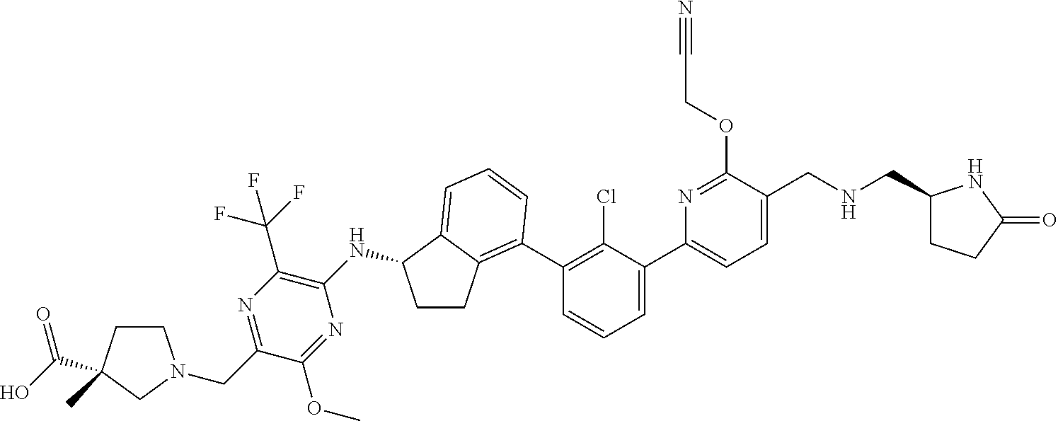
C1(C2=CC=CC(C3=C4CCC(NC5=C(C(F)(F)F)N=C(CN6CCC(C(O)=O)(C)C6)C(OC)=N5)C4=CC=C3)=C2Cl)=CC=C(CNCC2CCC(=O)N2)C(OCC#N)=N1
